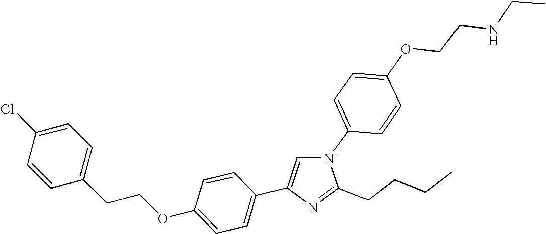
N1(C2=CC=C(OCCNCC)C=C2)C=C(C2=CC=C(OCCC3=CC=C(Cl)C=C3)C=C2)N=C1CCCC
